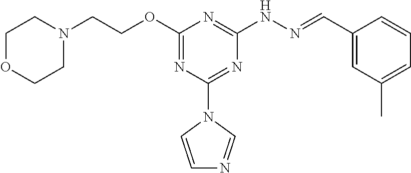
C1OCCN(CCOC2=NC(N3C=CN=C3)=NC(NN=CC3=CC(C)=CC=C3)=N2)C1
